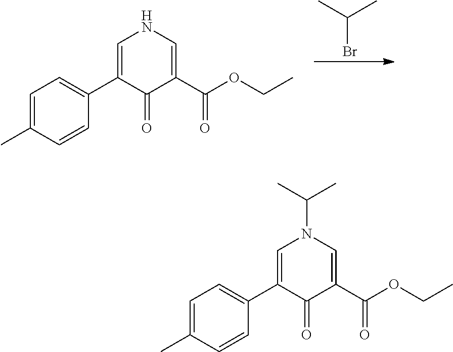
C1=C(C)C=CC(C2=CNC=C(C(OCC)=O)C2=O)=C1.CC(C)Br.C1=C(C)C=CC(C2=CN(C(C)C)C=C(C(OCC)=O)C2=O)=C1
